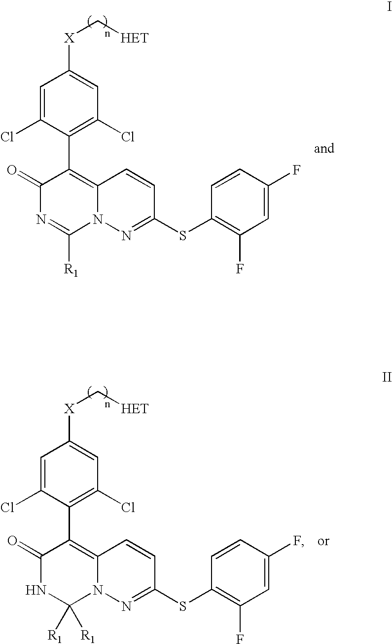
C1(=O)N=C([R1])N2C(=C1C1=C(Cl)C=C([X]C[HET])C=C1Cl)C=CC(SC1=C(F)C=C(F)C=C1)=N2.C1(=O)NC([R1])([R1])N2C(=C1C1=C(Cl)C=C([X]C[HET])C=C1Cl)C=CC(SC1=C(F)C=C(F)C=C1)=N2
